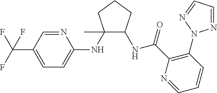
C1(NC2=CC=C(C(F)(F)F)C=N2)(C)C(NC(C2=C(N3N=CC=N3)C=CC=N2)=O)CCC1
